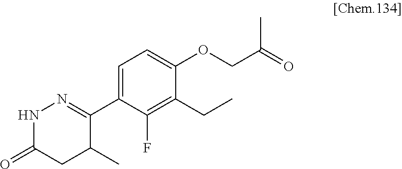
C1(C2=NNC(=O)CC2C)=CC=C(OCC(C)=O)C(CC)=C1F
